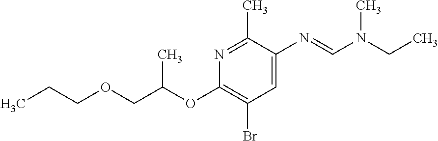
CCCOCC(OC1=C(Br)C=C(N=CN(CC)C)C(C)=N1)C
